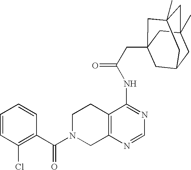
C1N(C(C2=C(Cl)C=CC=C2)=O)CC2=C(C1)C(NC(=O)CC13CC4CC(C)(CC(C)(C1)C4)C3)=NC=N2
